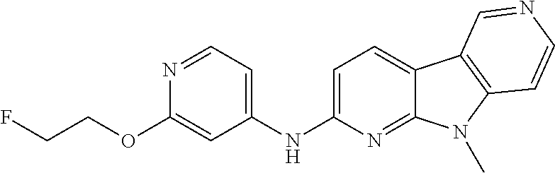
N(C1=CC=C2C(=N1)N(C)C1=C2C=NC=C1)C1=CC=NC(OCCF)=C1
